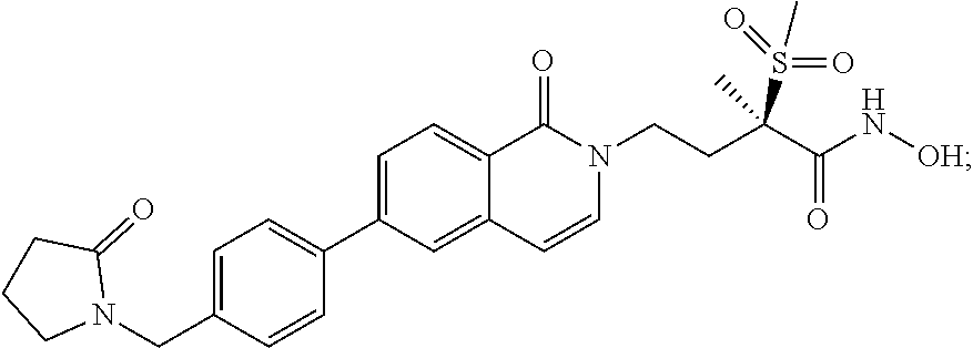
C1(C2=CC=C(CN3C(=O)CCC3)C=C2)=CC=C2C(=O)N(CCC(C(N[OH])=O)(S(C)(=O)=O)C)C=CC2=C1
